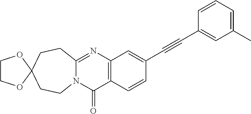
N12C(=NC3=C(C1=O)C=CC(C#CC1=CC(C)=CC=C1)=C3)CCC1(CC2)OCCO1
